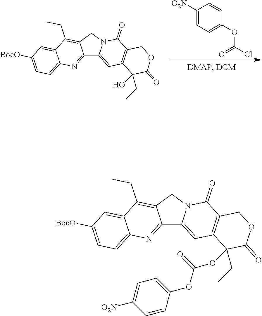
C1([O2N])=CC=C(OC(Cl)=O)C=C1.C12=NC3=CC=C([BocO])C=C3C(CC)=C1CN1C2=CC2=C(C1=O)COC(=O)C2(CC)O.C12=NC3=CC=C([BocO])C=C3C(CC)=C1CN1C2=CC2=C(C1=O)COC(=O)C2(CC)OC(OC1=CC=C([O2N])C=C1)=O
